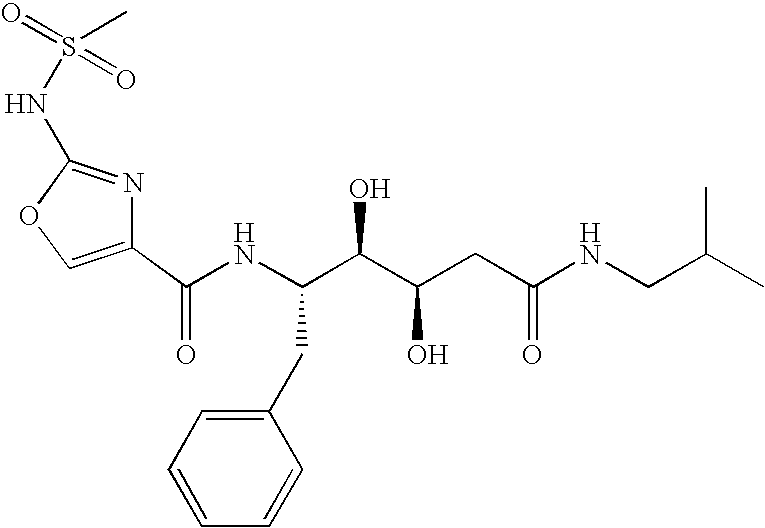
C1(C(NC(C(C(CC(NCC(C)C)=O)O)O)CC2=CC=CC=C2)=O)=COC(NS(=O)(=O)C)=N1
